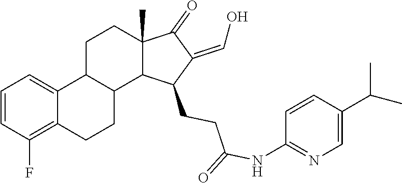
C1=CC(F)=C2C(=C1)C1C(CC2)C2C(C)(CC1)C(=O)C(=CO)C2CCC(NC1=NC=C(C(C)C)C=C1)=O
